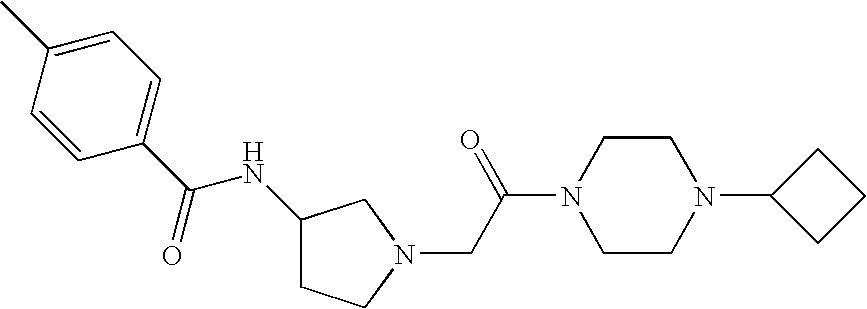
C1(C(NC2CCN(CC(N3CCN(C4CCC4)CC3)=O)C2)=O)=CC=C(C)C=C1
